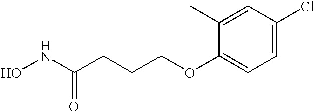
C1=C(Cl)C=C(C)C(OCCCC(NO)=O)=C1
